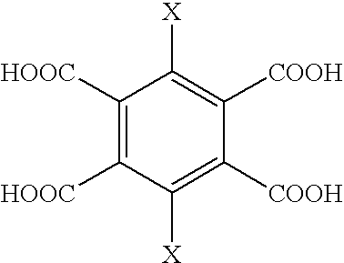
C1([HOOC])=C([HOOC])C([X])=C([COOH])C([COOH])=C1[X]
